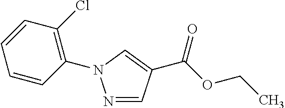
N1=CC(C(OCC)=O)=CN1C1=C(Cl)C=CC=C1
